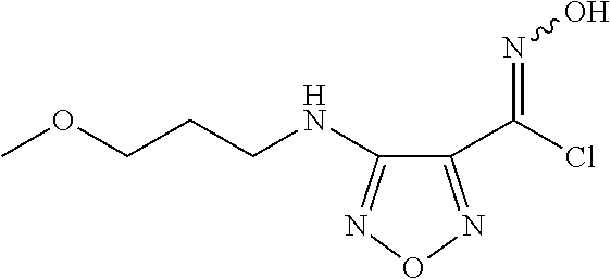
C1(C(=NO)Cl)=NON=C1NCCCOC
